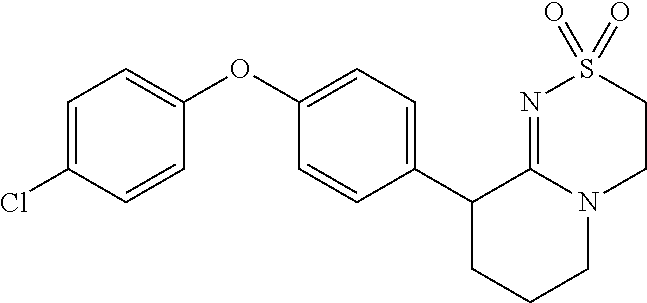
C1(C2=CC=C(OC3=CC=C(Cl)C=C3)C=C2)CCCN2C1=NS(=O)(=O)CC2
